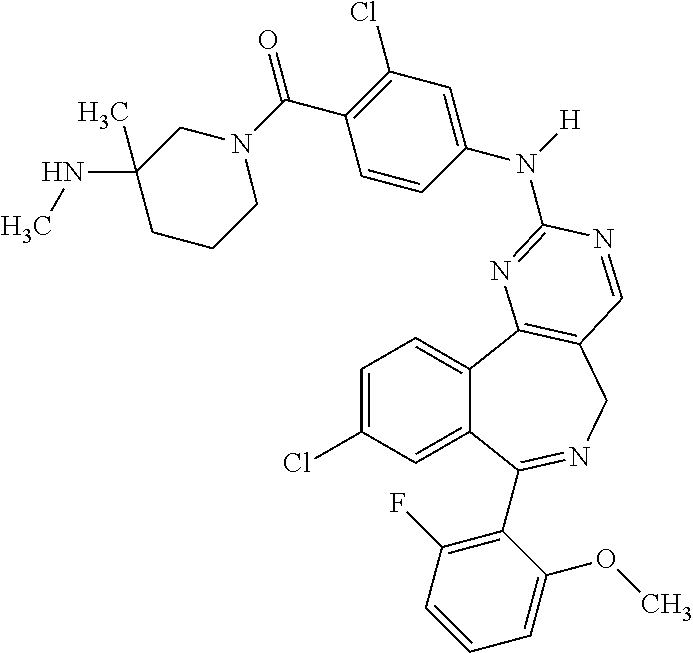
C1=C(Cl)C=C2C(=C1)C1=C(CN=C2C2=C(F)C=CC=C2OC)C=NC(N([H])C2=CC(Cl)=C(C(=O)N3CC(C)(NC)CCC3)C=C2)=N1
